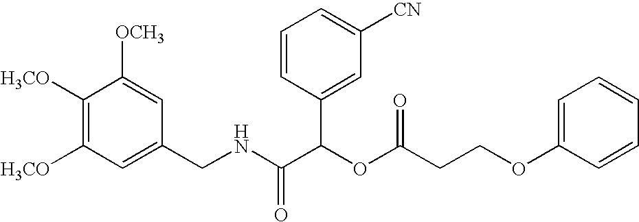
C1=C(CNC(C(OC(CCOC2=CC=CC=C2)=O)C2=CC([CN])=CC=C2)=O)C=C([OCH3])C([H3CO])=C1[H3CO]
